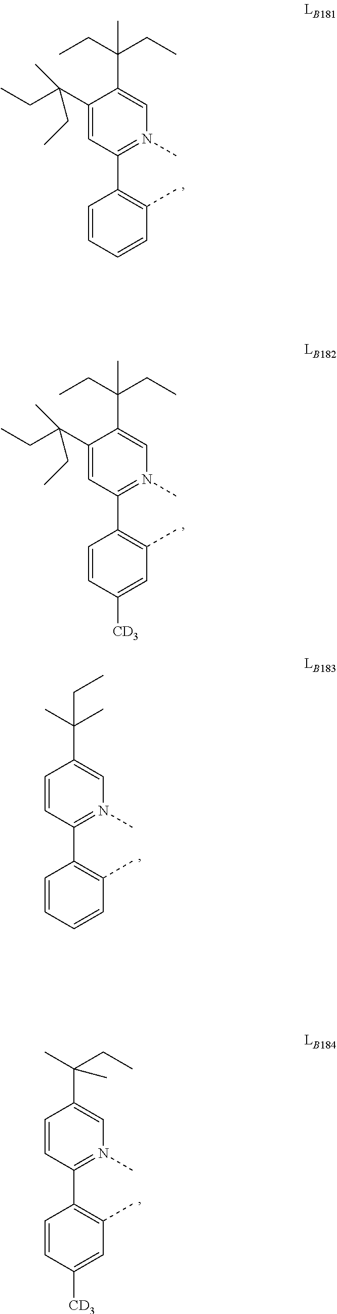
C1(C2=C(C)C=CC=C2)=N(C)C=C(C(CC)(CC)C)C(C(CC)(C)CC)=C1.C1(C2=C(C)C=CC=C2)=N(C)C=C(C(C)(C)CC)C=C1.C1(C2=C(C)C=C([CD3])C=C2)=N(C)C=C(C(C)(CC)C)C=C1.C1(C2=C(C)C=C([CD3])C=C2)=N(C)C=C(C(CC)(CC)C)C(C(CC)(C)CC)=C1
